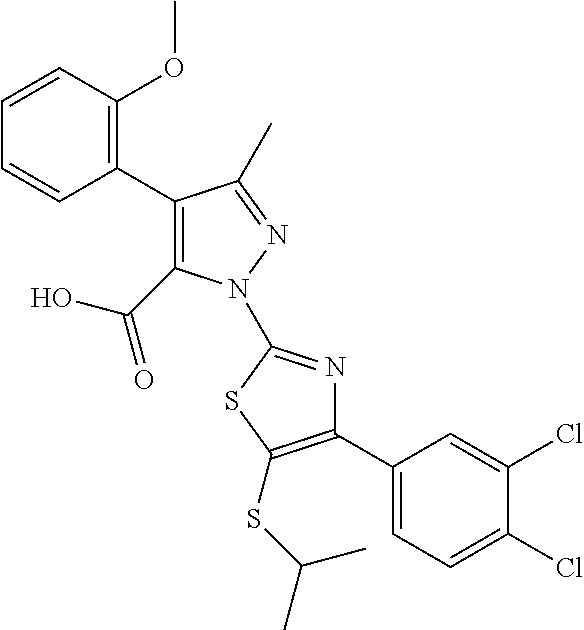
C1(C2=C(OC)C=CC=C2)=C(C(=O)O)N(C2=NC(C3=CC=C(Cl)C(Cl)=C3)=C(SC(C)C)S2)N=C1C
